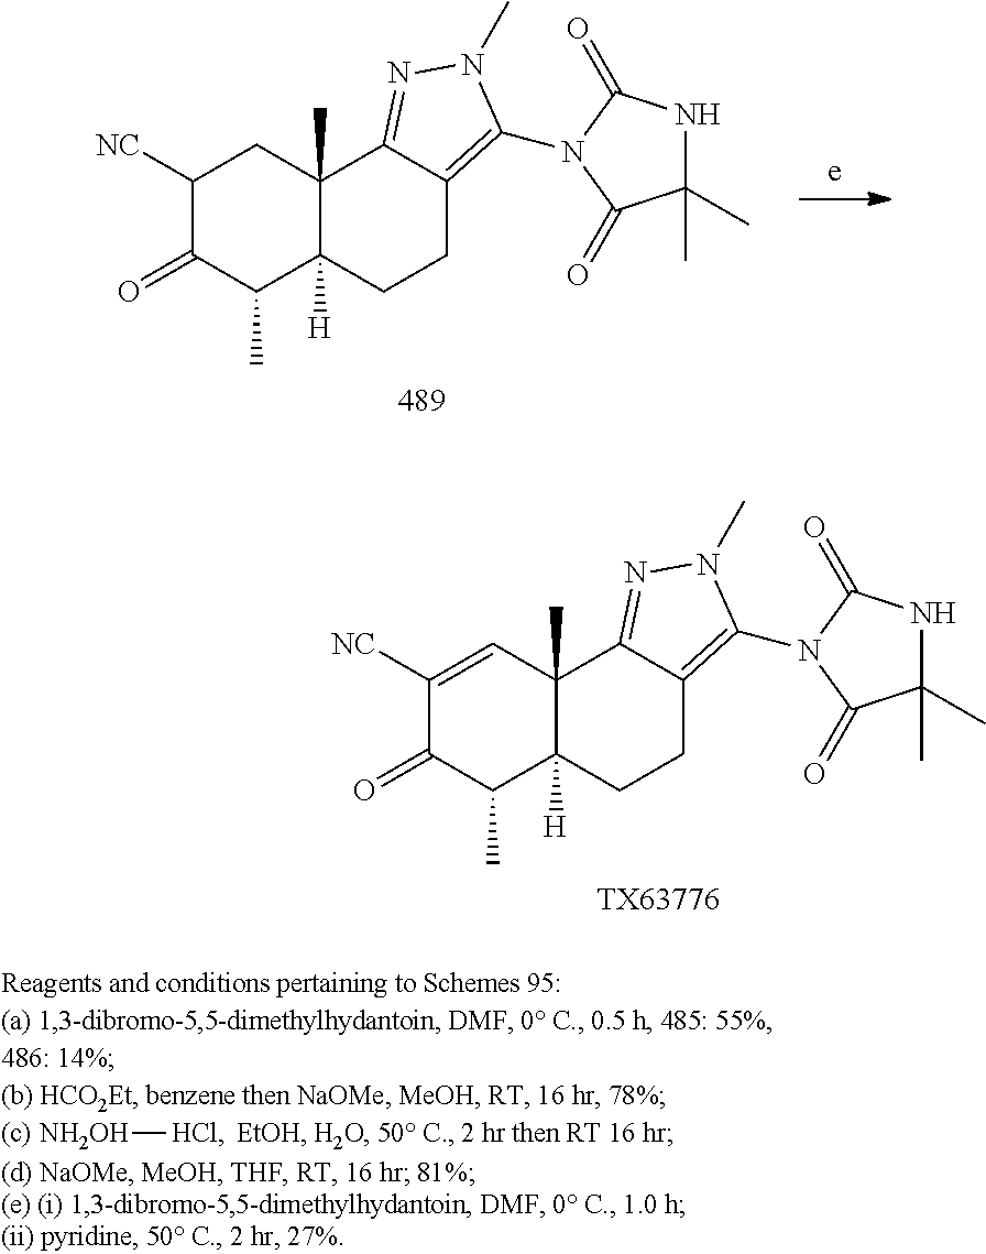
[NH2OH][HCl].C1CC2=C(N3C(=O)NC(C)(C)C3=O)N(C)N=C2C2(C)C1([H])C(C)C(=O)C([NC])C2.C1CC2=C(N3C(=O)NC(C)(C)C3=O)N(C)N=C2C2(C)C1([H])C(C)C(=O)C([NC])=C2.[TX63776]
